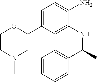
C1=C(C2OCCN(C)C2)C=C(NC(C2=CC=CC=C2)C)C(N)=C1
